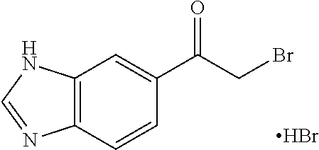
C12=C(C=CC(C(CBr)=O)=C1)N=CN2.Br
